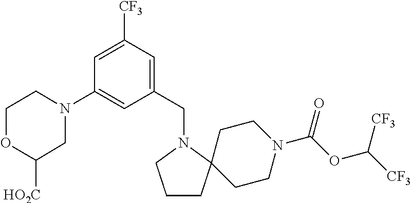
C1CC2(N(CC3=CC([CF3])=CC(N4CC([HO2C])OCC4)=C3)C1)CCN(C(OC([CF3])[CF3])=O)CC2
